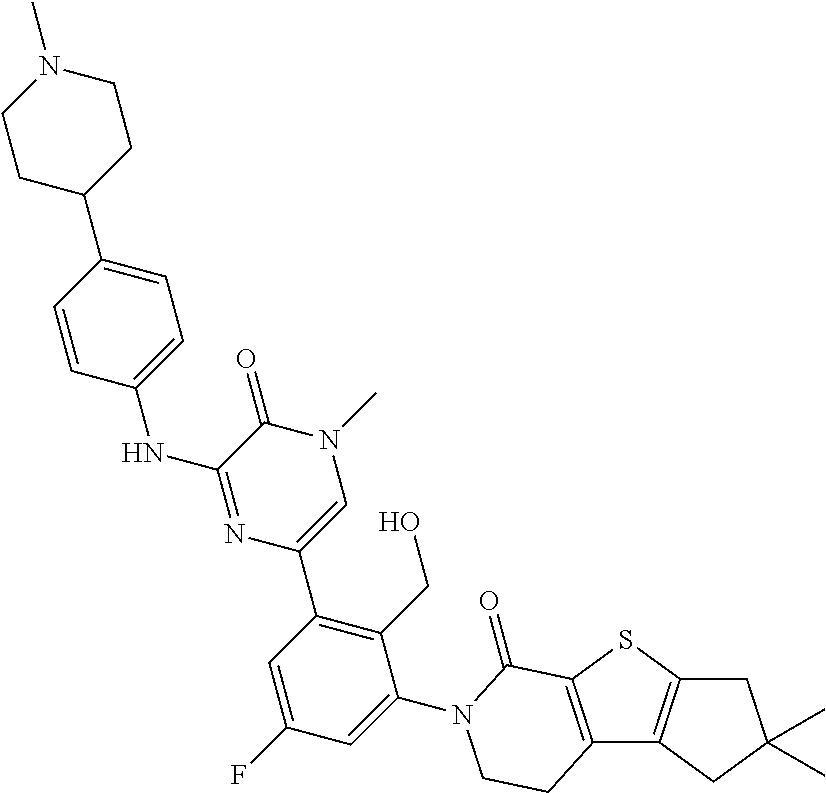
C12=C(SC3=C1CC(C)(C)C3)C(=O)N(C1=CC(F)=CC(C3=CN(C)C(=O)C(NC4=CC=C(C5CCN(C)CC5)C=C4)=N3)=C1CO)CC2
